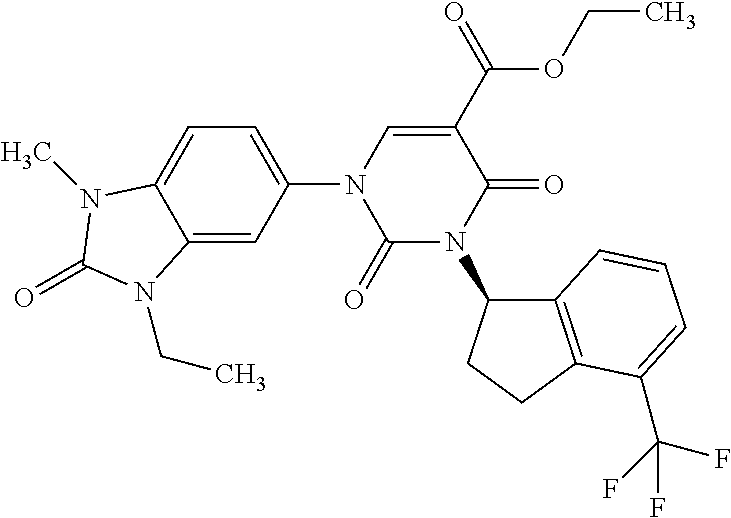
C1(=O)N(C2C3=C(CC2)C(C(F)(F)F)=CC=C3)C(=O)C(C(OCC)=O)=CN1C1=CC=C2C(=C1)N(CC)C(=O)N2C
